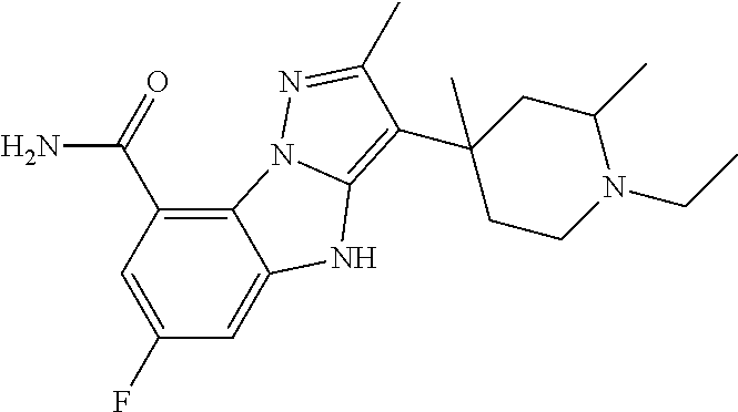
C1=C(F)C=C2C(=C1C(N)=O)N1C(=C(C3(C)CCN(CC)C(C)C3)C(C)=N1)N2
